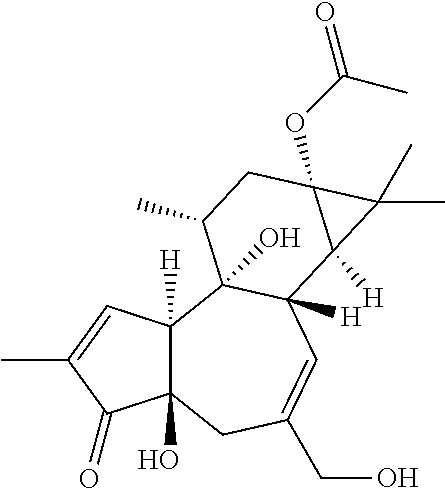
O(C(C)=O)C12C([H])(C3([H])C=C(CO)CC4(O)C([H])(C=C(C)C4=O)C3(O)C(C)C1)C2(C)C
